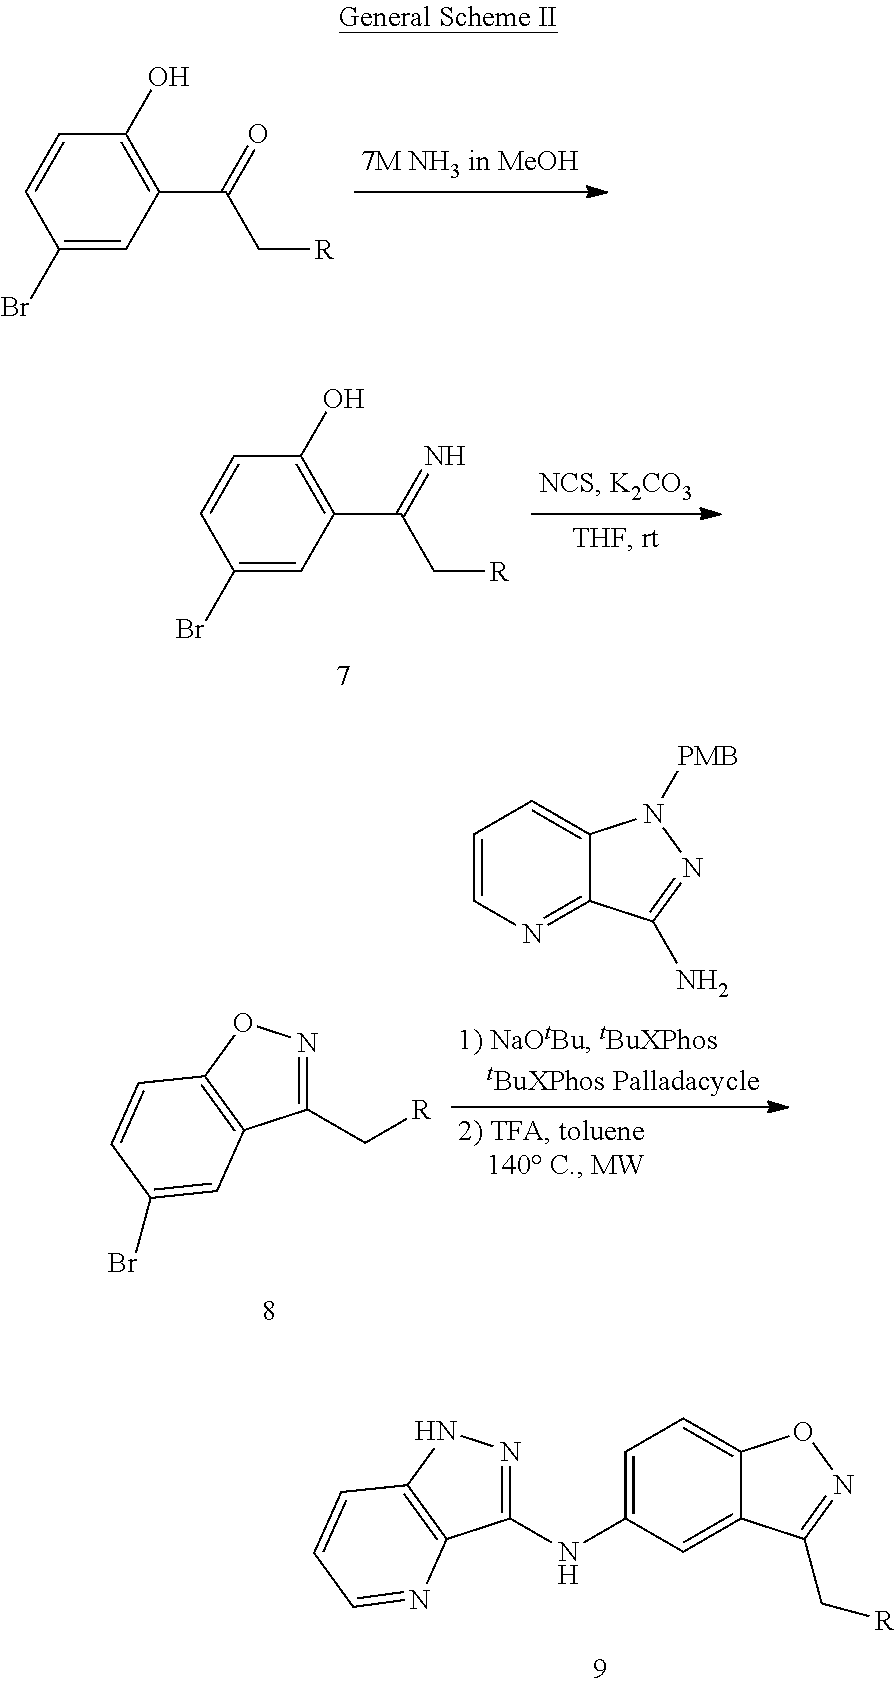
C1(Br)=CC(C(=O)C[R])=C(O)C=C1.C1(Br)=CC(C(=N)C[R])=C(O)C=C1.C1(NC2=CC=C3C(=C2)C(C[R])=NO3)=NNC2=C1N=CC=C2.C1=CN=C2C(=C1)N([PMB])N=C2N.C1(C[R])=NOC2=C1C=C(Br)C=C2
